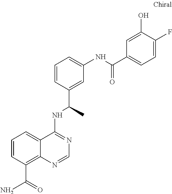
C1=CC(C(N)=O)=C2C(=C1)C(NC(C1=CC(NC(=O)C3=CC=C(F)C(O)=C3)=CC=C1)C)=NC=N2
